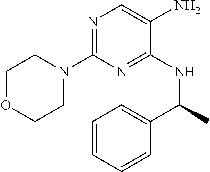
N1=C(N2CCOCC2)N=C(NC(C2=CC=CC=C2)C)C(N)=C1
